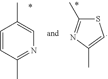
C1=CC(C)=NC=C1C.S1C(C)=NC(C)=C1
